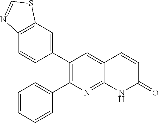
C12=C(C=C(C3=C(C4=CC=CC=C4)N=C4C(=C3)C=CC(=O)N4)C=C1)SC=N2
